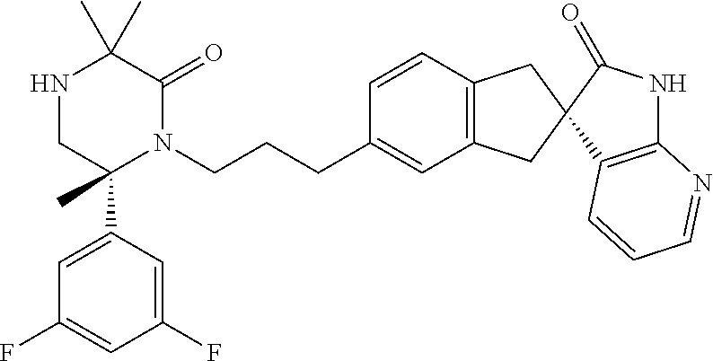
CC1(C)NCC(C2=CC(F)=CC(F)=C2)(C)N(CCCC2=CC3=C(C=C2)CC2(C3)C3=C(NC2=O)N=CC=C3)C1=O
